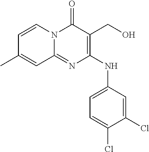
C1=CN2C(=NC(NC3=CC=C(Cl)C(Cl)=C3)=C(CO)C2=O)C=C1C
